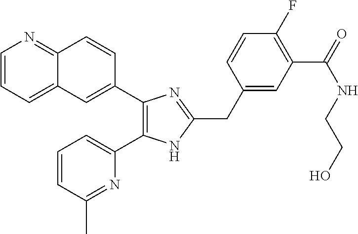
C1=CC=C2C(=N1)C=CC(C1=C(C3=CC=CC(C)=N3)NC(CC3=CC(C(NCCO)=O)=C(F)C=C3)=N1)=C2
